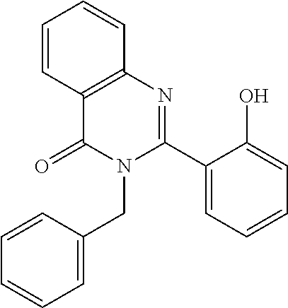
C1=CC2=C(C=C1)N=C(C1=CC=CC=C1O)N(CC1=CC=CC=C1)C2=O
